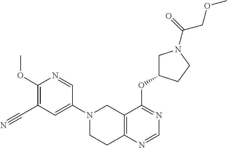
C1(N2CCC3=C(C2)C(OC2CN(C(COC)=O)CC2)=NC=N3)=CC(C#N)=C(OC)N=C1
